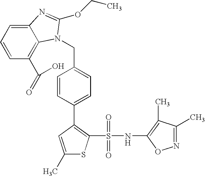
C1(C)=CC(C2=CC=C(CN3C4=C(C(O)=O)C=CC=C4N=C3OCC)C=C2)=C(S(NC2=C(C)C(C)=NO2)(=O)=O)S1
